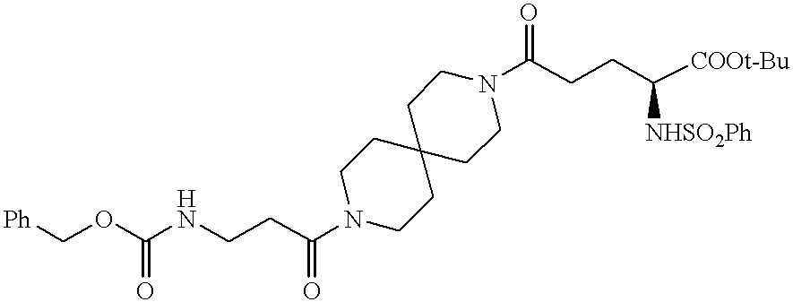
C1N(C(CCNC(OC[Ph])=O)=O)CCC2(C1)CCN(C(CCC([COOt-Bu])[NHSO2Ph])=O)CC2
